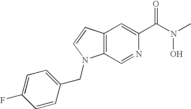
C12=C(C=CN1CC1=CC=C(F)C=C1)C=C(C(N(O)C)=O)N=C2
